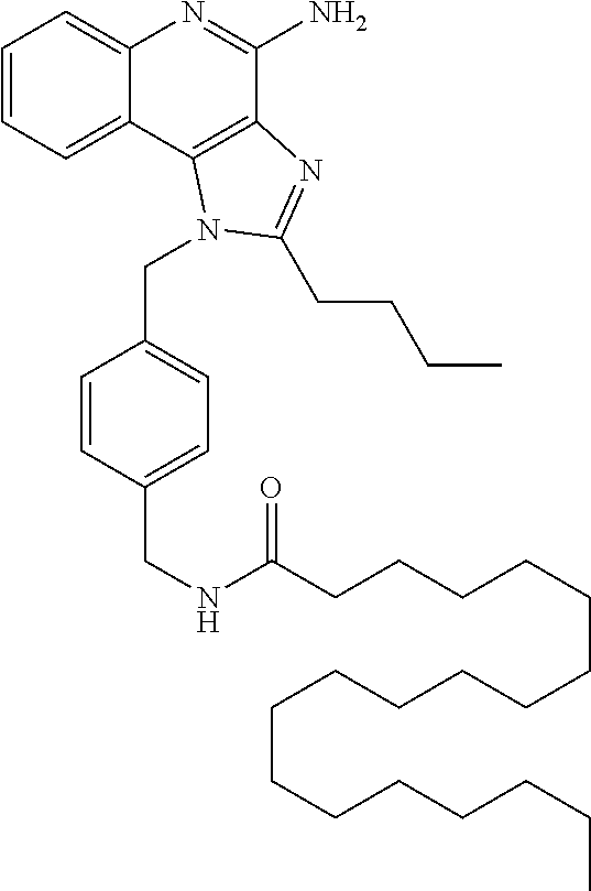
C1=CC=C2C(=C1)N=C(N)C1=C2N(CC2=CC=C(CNC(CCCCCCCCCCCCCCCCCC)=O)C=C2)C(CCCC)=N1
